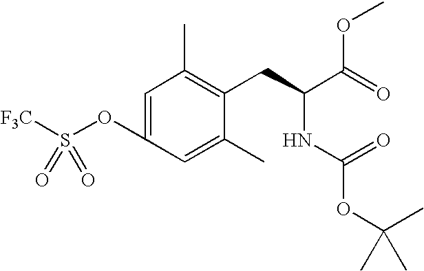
C1=C(OS([F3C])(=O)=O)C=C(C)C(CC(C(=O)OC)NC(OC(C)(C)C)=O)=C1C
